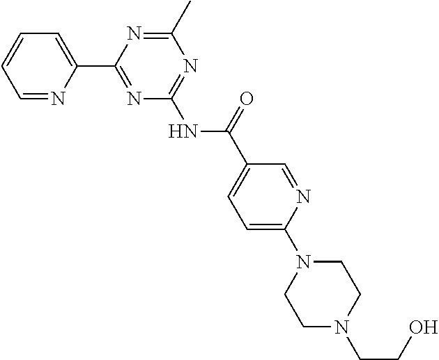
C1=NC(C2=NC(NC(C3=CC=C(N4CCN(CCO)CC4)N=C3)=O)=NC(C)=N2)=CC=C1
